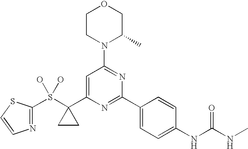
S(C1(C2=CC(N3C(C)COCC3)=NC(C3=CC=C(NC(NC)=O)C=C3)=N2)CC1)(O)(O)C1=NC=CS1
